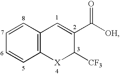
C12=C(C=CC=C1)C=C(C([OH])=O)C([CF3])[X]2
